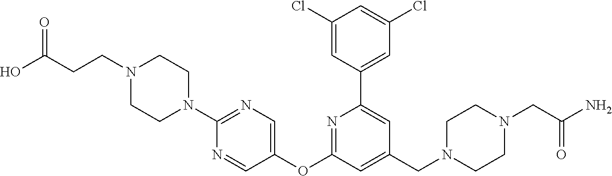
C1(Cl)=CC(C2=CC(CN3CCN(CC(N)=O)CC3)=CC(OC3=CN=C(N4CCN(CCC(=O)O)CC4)N=C3)=N2)=CC(Cl)=C1
